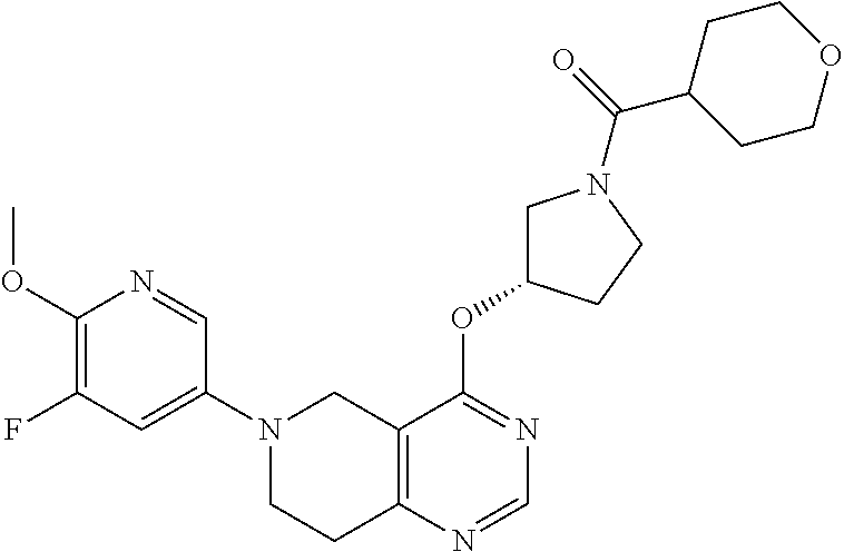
C1(N2CCC3=C(C2)C(OC2CN(C(C4CCOCC4)=O)CC2)=NC=N3)=CC(F)=C(OC)N=C1
